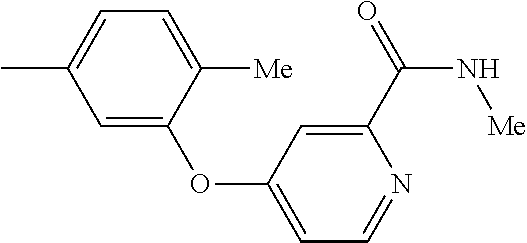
C1(C(=O)N[Me])=CC(OC2=CC(C)=CC=C2[Me])=CC=N1
